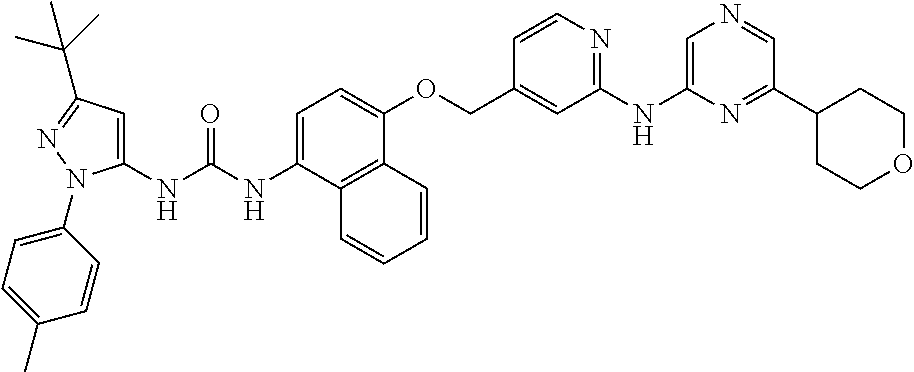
C1=C(NC(NC2=CC(C(C)(C)C)=NN2C2=CC=C(C)C=C2)=O)C2=C(C(OCC3=CC(NC4=CN=CC(C5CCOCC5)=N4)=NC=C3)=C1)C=CC=C2
